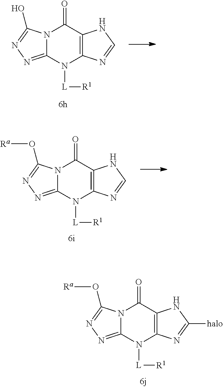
N12C(=NN=C1O[Ra])N([L][R1])C1=C(C2=O)NC([halo])=N1.N12C(=NN=C1O)N([L][R1])C1=C(C2=O)NC=N1.N12C(=NN=C1O[Ra])N([L][R1])C1=C(C2=O)NC=N1
